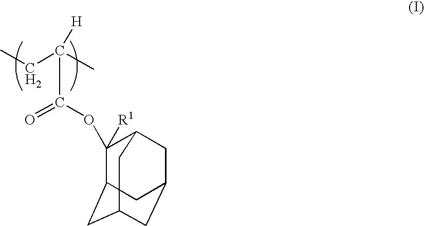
CCC(C)([H])C(OC1([R1])C2CC3CC(CC1C3)C2)=O
